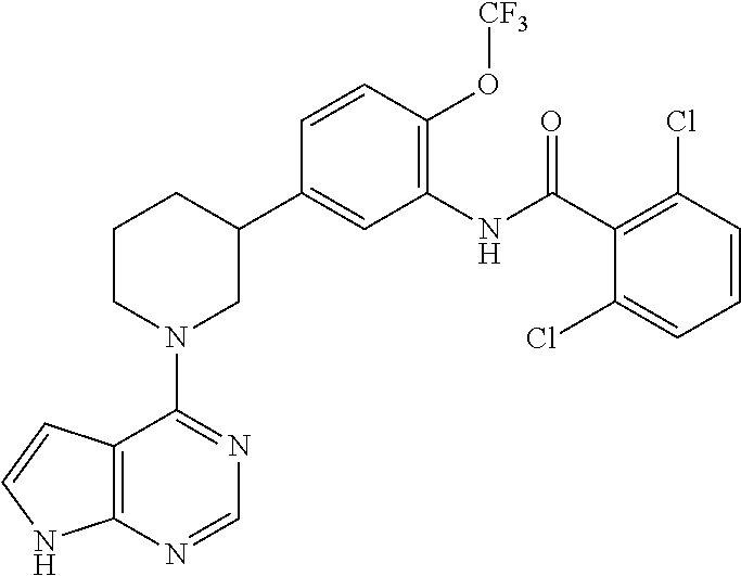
C12=C(NC=C1)N=CN=C2N1CC(C2=CC(NC(C3=C(Cl)C=CC=C3Cl)=O)=C(O[CF3])C=C2)CCC1
